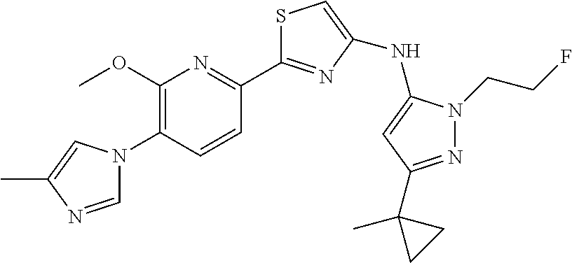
C1=NC(C)=CN1C1=C(OC)N=C(C2=NC(NC3=CC(C4(C)CC4)=NN3CCF)=CS2)C=C1
